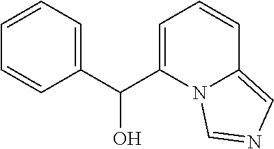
C1=C(C(C2=CC=CC=C2)O)N2C(=CN=C2)C=C1
